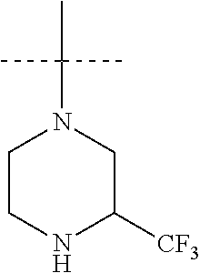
C1CNC([CF3])CN1C(C)(C)C
